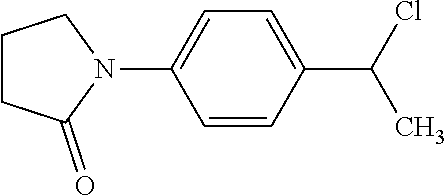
C1C(=O)N(C2=CC=C(C(Cl)C)C=C2)CC1
